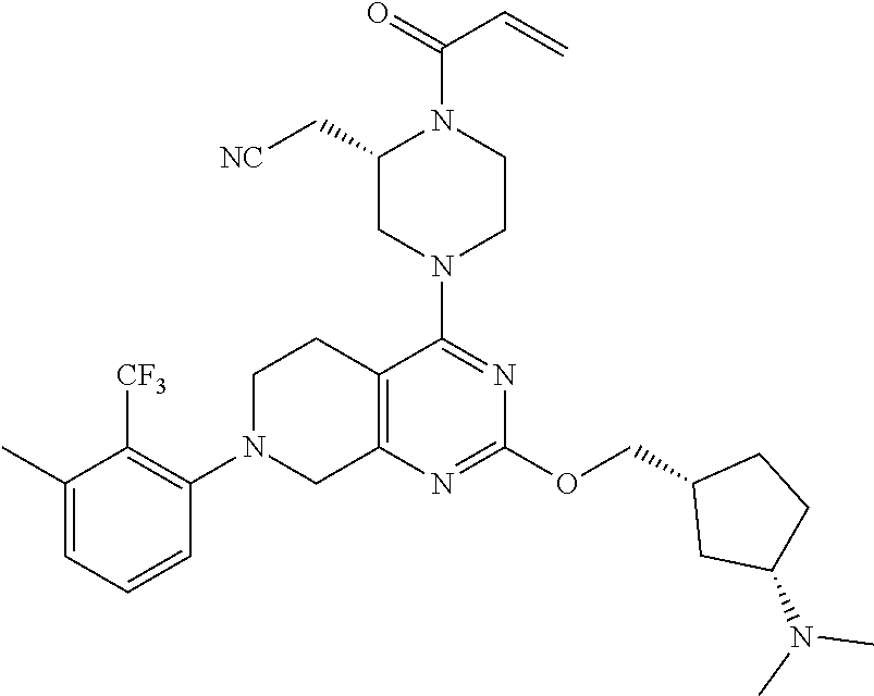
C1(C)=CC=CC(N2CC3=C(CC2)C(N2CCN(C(=O)C=C)C(C[NC])C2)=NC(OCC2CC(N(C)C)CC2)=N3)=C1[CF3]
